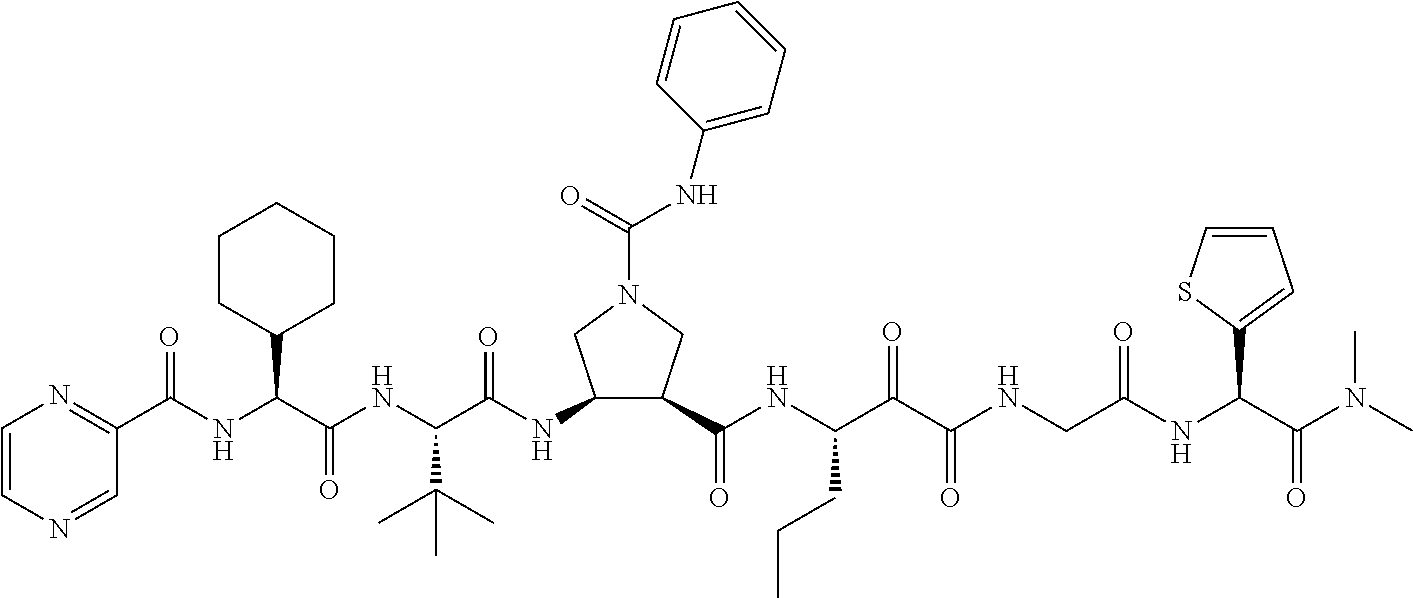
C1(C(NC(C(NC(C(=O)NC2C(C(=O)NC(C(C(NCC(NC(C(N(C)C)=O)C3=CC=CS3)=O)=O)=O)CCC)CN(C(=O)NC3=CC=CC=C3)C2)C(C)(C)C)=O)C2CCCCC2)=O)=NC=CN=C1
